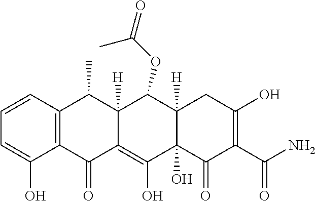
C1=CC2=C(C(O)=C1)C(=O)C1=C(O)C3(O)C([H])(C(OC(=O)C)C1([H])C2C)CC(O)=C(C(N)=O)C3=O
